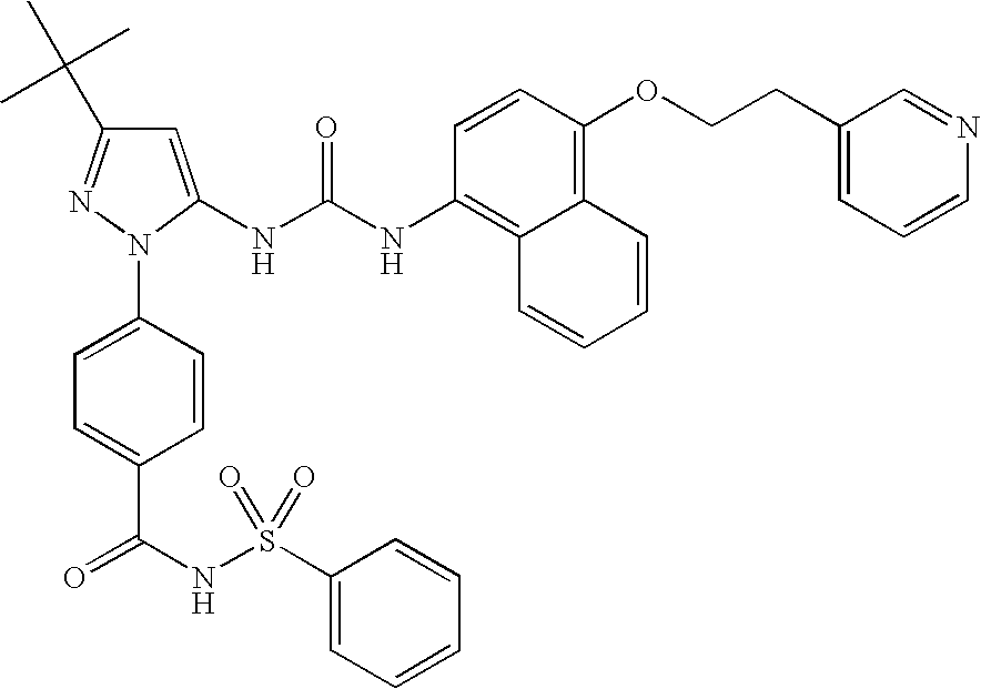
C1=C(NC(NC2=C3C(=C(OCCC4=CC=CN=C4)C=C2)C=CC=C3)=O)N(C2=CC=C(C(NS(C3=CC=CC=C3)(=O)=O)=O)C=C2)N=C1C(C)(C)C
